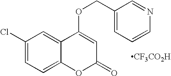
C1(Cl)=CC=C2C(=C1)C(OCC1=CC=CN=C1)=CC(=O)O2.[CF3CO2H]
